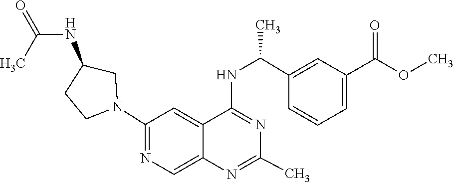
N1=C(NC(C2=CC(C(OC)=O)=CC=C2)C)C2=CC(N3CC(NC(=O)C)CC3)=NC=C2N=C1C
